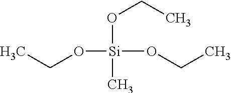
CCO[Si](OCC)(OCC)C
